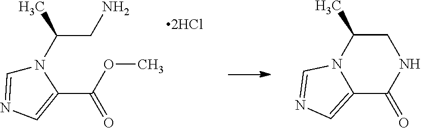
N1(C(CN)C)C=NC=C1C(OC)=O.C12=CN=CN1C(C)CNC2=O
